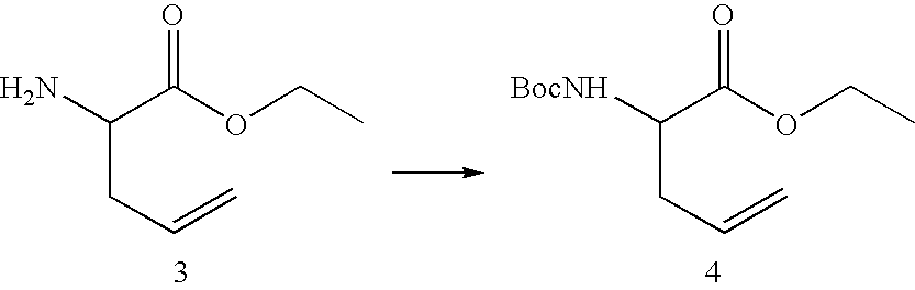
NC(C(OCC)=O)CC=C.[BocNH]C(C(OCC)=O)CC=C
